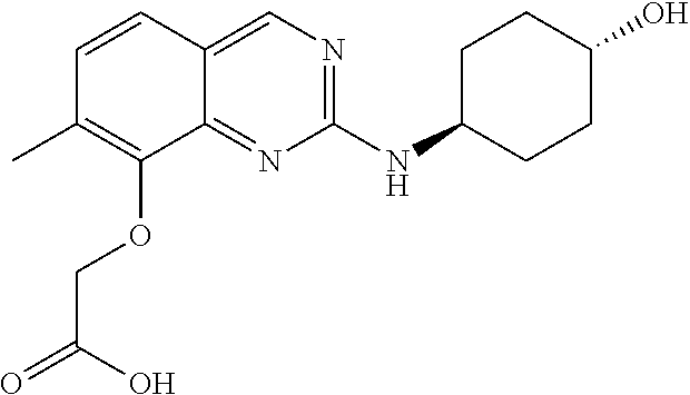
C1=CC(C)=C(OCC(=O)O)C2=NC(NC3CCC(O)CC3)=NC=C12
